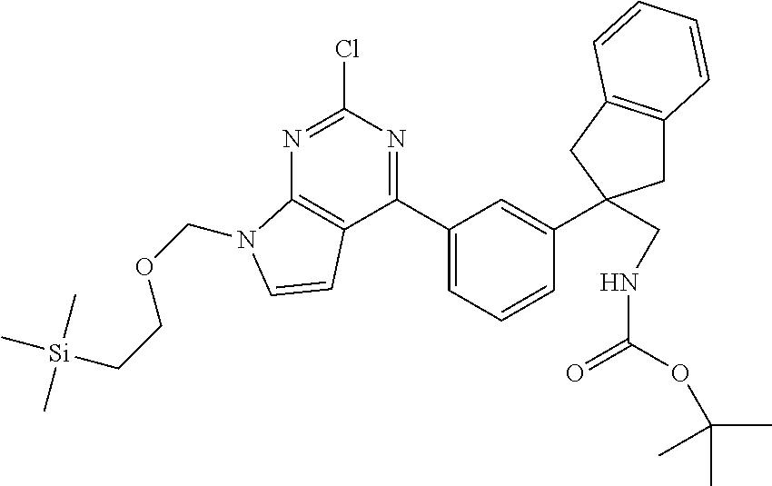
C1(C2=CC=CC(C3(CNC(=O)OC(C)(C)C)CC4=C(C3)C=CC=C4)=C2)=NC(Cl)=NC2=C1C=CN2COCC[Si](C)(C)C
